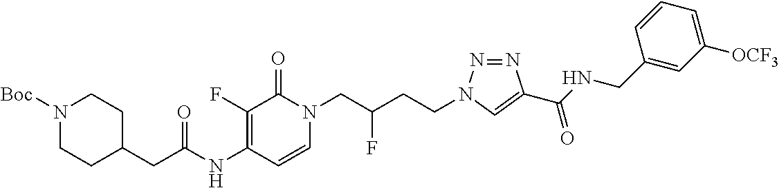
N(C1=C(F)C(=O)N(CC(CCN2N=NC(C(NCC3=CC([OCF3])=CC=C3)=O)=C2)F)C=C1)C(=O)CC1CCN([Boc])CC1
